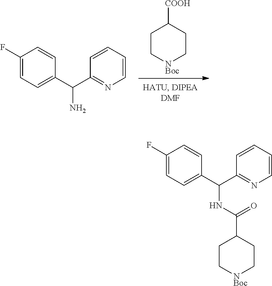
C1C[NBoc]CCC1C(NC(C1=CC=C(F)C=C1)C1=NC=CC=C1)=O.C1C[NBoc]CCC1[COOH].C1(F)=CC=C(C(C2=NC=CC=C2)N)C=C1
